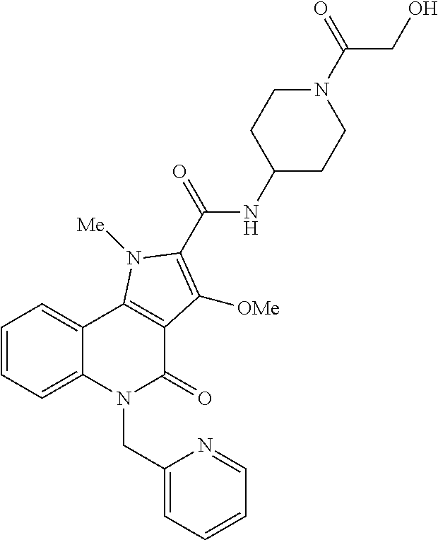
C1=CC=C2C(=C1)C1=C(C(=O)N2CC2=CC=CC=N2)C([OMe])=C(C(=O)NC2CCN(C(CO)=O)CC2)N1[Me]
